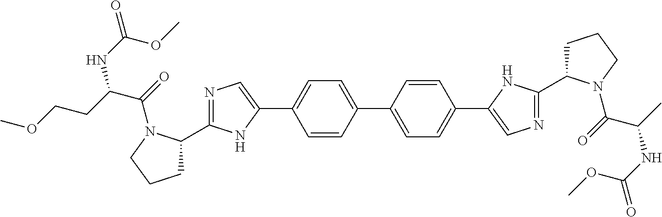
C1=CC(C2=CC=C(C3=CN=C(C4CCCN4C(=O)C(C)NC(=O)OC)N3)C=C2)=CC=C1C1=CN=C(C2CCCN2C(=O)C(CCOC)NC(OC)=O)N1
